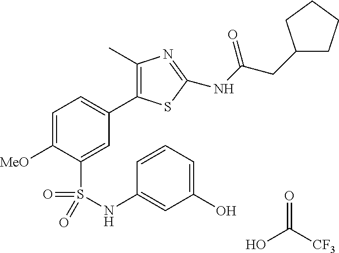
OC([CF3])=O.C1(C)=C(C2=CC=C([MeO])C(S(=O)(=O)NC3=CC(O)=CC=C3)=C2)SC(NC(CC2CCCC2)=O)=N1
